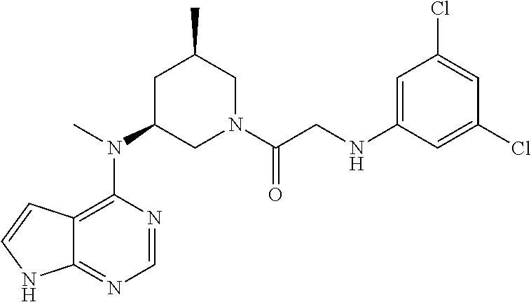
C12=C(N(C3CN(C(CNC4=CC(Cl)=CC(Cl)=C4)=O)CC(C)C3)C)N=CN=C1NC=C2
